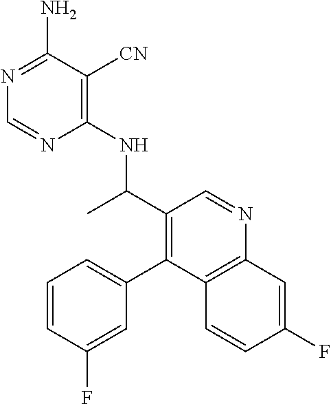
N(C(C1=C(C2=CC=CC(F)=C2)C2=C(N=C1)C=C(F)C=C2)C)C1=C([CN])C(N)=NC=N1
